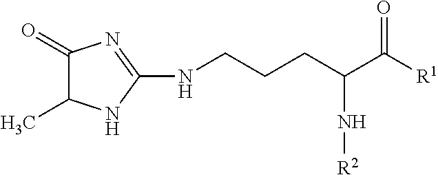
C1(=O)C(C)NC(NCCCC(C([R1])=O)N[R2])=N1
